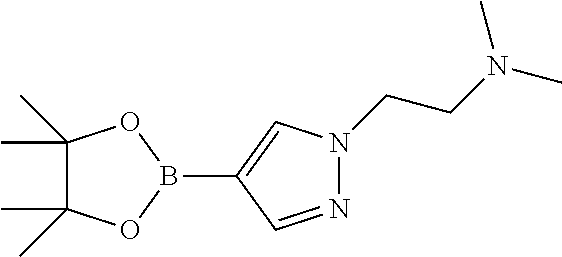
C1(C)(C)C(C)(C)OB(C2=CN(CCN(C)C)N=C2)O1
